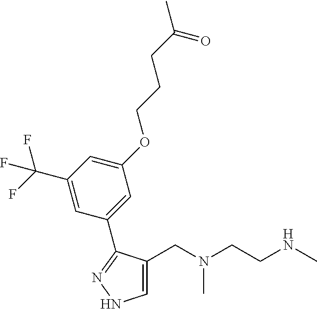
C1(CN(CCNC)C)=CNN=C1C1=CC(OCCCC(C)=O)=CC(C(F)(F)F)=C1
